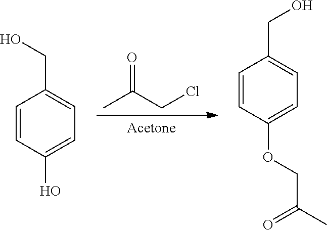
[Acetone].CC(CCl)=O.C1=CC(O)=CC=C1CO.C1=CC(OCC(C)=O)=CC=C1CO
